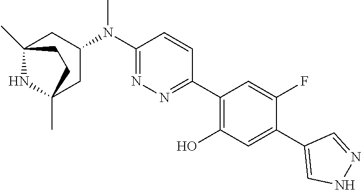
C12(C)NC(C)(CC(N(C3=NN=C(C4=C(O)C=C(C5=CNN=C5)C(F)=C4)C=C3)C)C1)CC2
